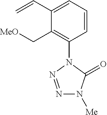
C1(C=C)=CC=CC(N2N=NN([Me])C2=O)=C1C[MeO]
